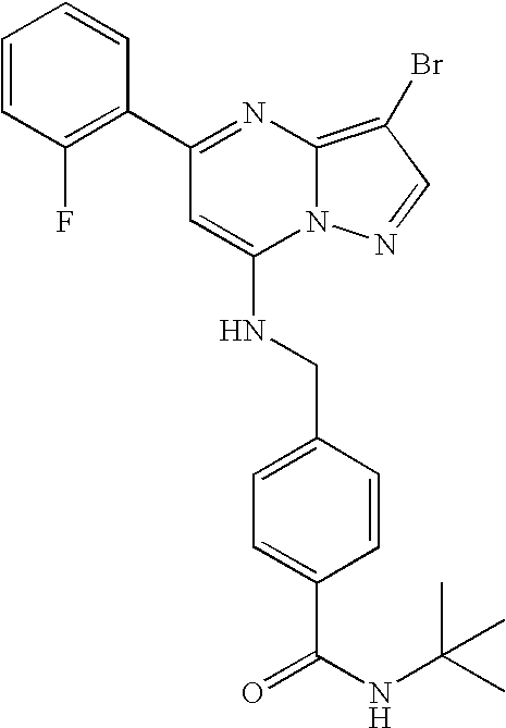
C1(C2=C(F)C=CC=C2)=NC2=C(Br)C=NN2C(NCC2=CC=C(C(NC(C)(C)C)=O)C=C2)=C1
